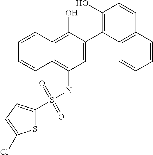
C1=C(C2=C(O)C=CC3=C2C=CC=C3)C(O)=C2C(=C1NS(=O)(=O)C1=CC=C(Cl)S1)C=CC=C2
